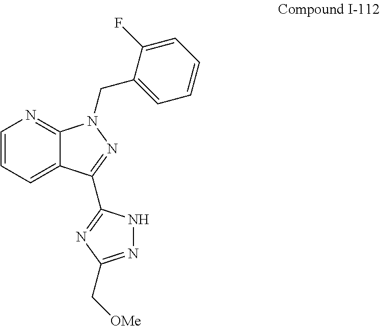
C1=CC=C2C(=N1)N(CC1=CC=CC=C1F)N=C2C1=NC(C[OMe])=NN1
